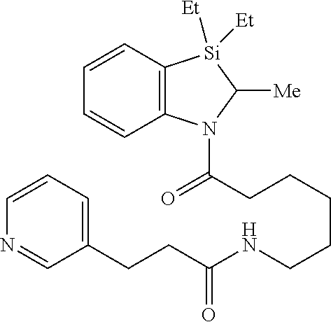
C(CCCCCNC(CCC1=CC=CN=C1)=O)(N1C2=C([Si]([Et])([Et])C1[Me])C=CC=C2)=O
